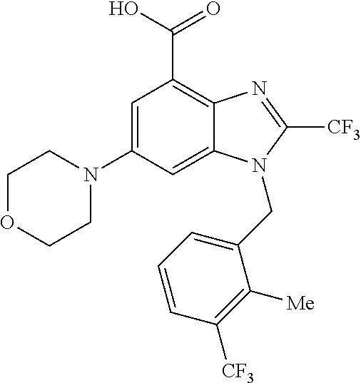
C1=C(N2CCOCC2)C=C2C(=C1C(=O)O)N=C([CF3])N2CC1=CC=CC([CF3])=C1[Me]
